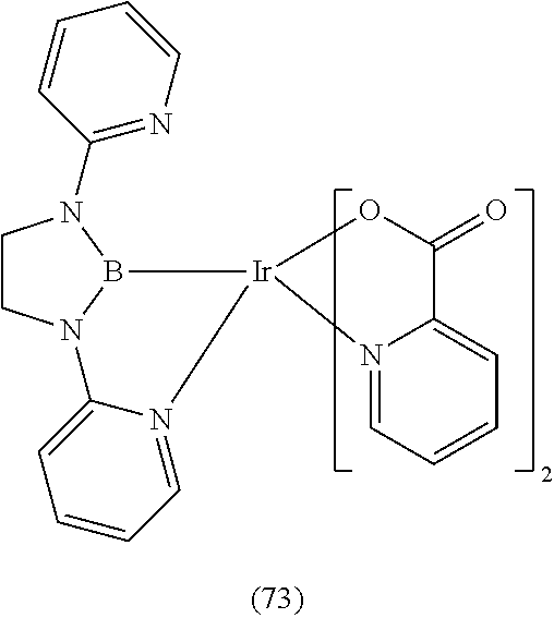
C1CN2B(N1C1=NC=CC=C1)[Ir]1(N3=CC=CC=C23)N2=CC=CC=C2C(=O)O1
